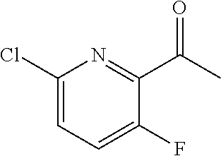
C1(Cl)=CC=C(F)C(C(C)=O)=N1
